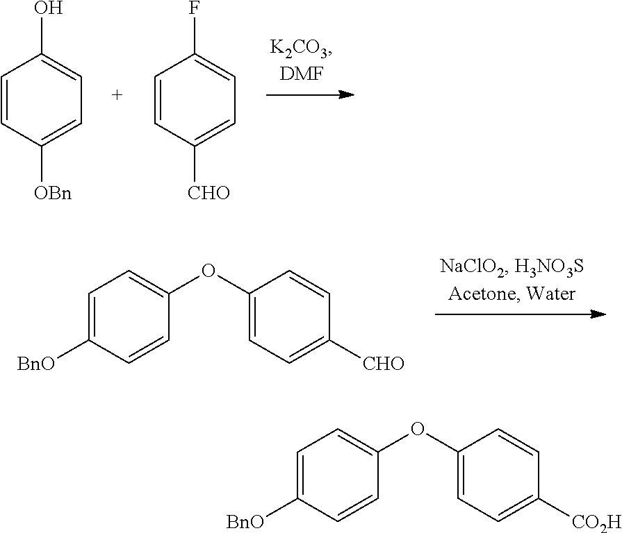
C1=C([BnO])C=CC(OC2=CC=C([CHO])C=C2)=C1.C1=CC([OBn])=CC=C1O.C1=CC([CHO])=CC=C1F.C1=C([BnO])C=CC(OC2=CC=C([CO2H])C=C2)=C1
